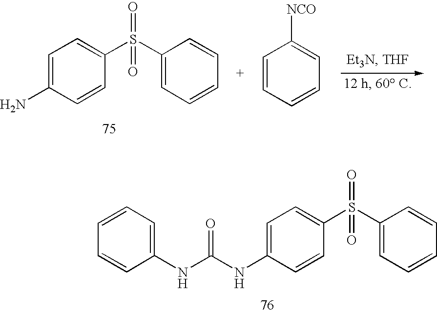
C1=C(N)C=CC(S(C2=CC=CC=C2)(=O)=O)=C1.C1=CC=CC=C1[NCO].C1=C(NC(=O)NC2=CC=C(S(C3=CC=CC=C3)(=O)=O)C=C2)C=CC=C1
